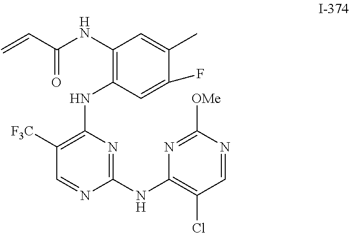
C=CC(NC1=C(NC2=C([F3C])C=NC(NC3=C(Cl)C=NC([OMe])=N3)=N2)C=C(F)C(C)=C1)=O
